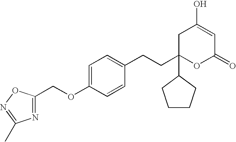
C(OC1=CC=C(CCC2(C3CCCC3)OC(=O)C=C(O)C2)C=C1)C1=NC(C)=NO1
